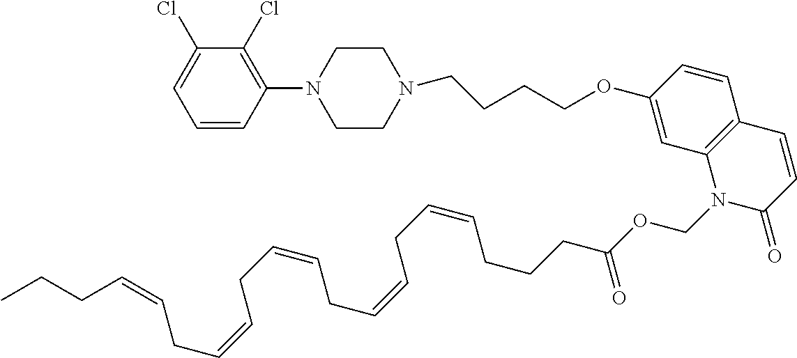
C1(Cl)=CC=CC(N2CCN(CCCCOC3=CC4=C(C=C3)C=CC(=O)N4COC(CCCC=CCC=CCC=CCC=CCC=CCCC)=O)CC2)=C1Cl
